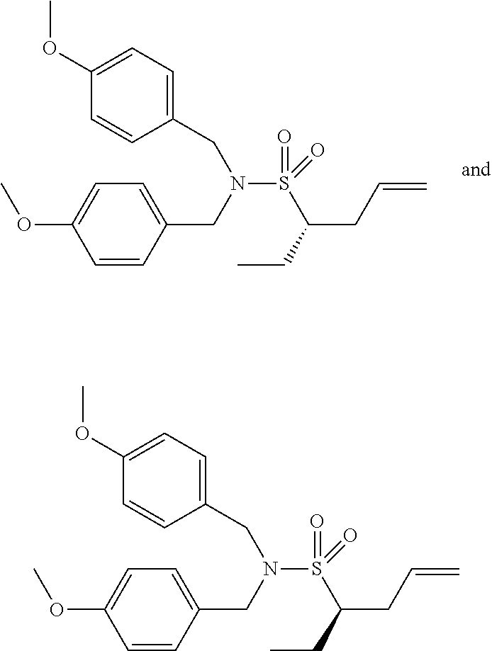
C(CC=C)(CC)S(=O)(N(CC1=CC=C(OC)C=C1)CC1=CC=C(OC)C=C1)=O.C(CC=C)(CC)S(=O)(N(CC1=CC=C(OC)C=C1)CC1=CC=C(OC)C=C1)=O
